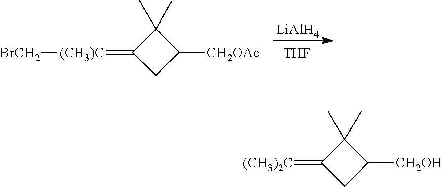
[BrCH2][(CH3)C]=C1CC([CH2OAc])C1(C)C.[LiAlH4].[THF].[(CH3)2C]=C1CC([CH2OH])C1(C)C
